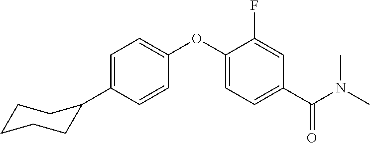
C1=C(C2CCCCC2)C=CC(OC2=CC=C(C(N(C)C)=O)C=C2F)=C1
